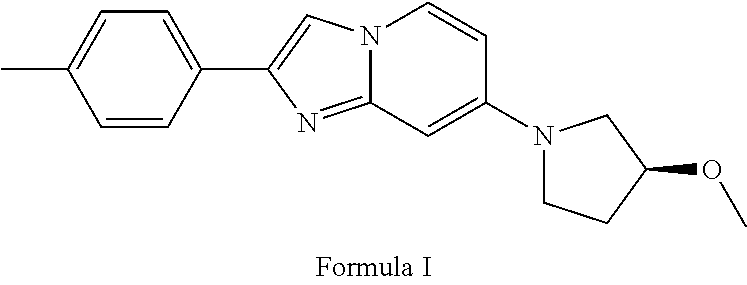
N12C(=NC(C3=CC=C(C)C=C3)=C1)C=C(N1CCC(OC)C1)C=C2
